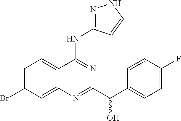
C1=C(Br)C=C2C(=C1)C(NC1=NNC=C1)=NC(C(C1=CC=C(F)C=C1)O)=N2
